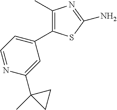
C1(C)=C(C2=CC=NC(C3(C)CC3)=C2)SC(N)=N1
